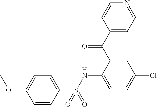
O(C1=CC=C(S(NC2=CC=C(Cl)C=C2C(C2=CC=NC=C2)=O)(=O)=O)C=C1)C
